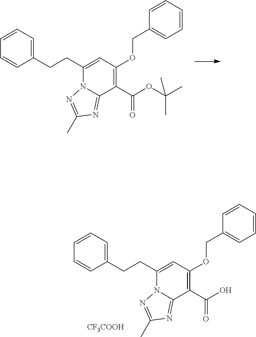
C1(CCC2=CC=CC=C2)=CC(OCC2=CC=CC=C2)=C(C(OC(C)(C)C)=O)C2=NC(C)=NN12.C1(CCC2=CC=CC=C2)=CC(OCC2=CC=CC=C2)=C(C(O)=O)C2=NC(C)=NN12.[CF3COOH]
